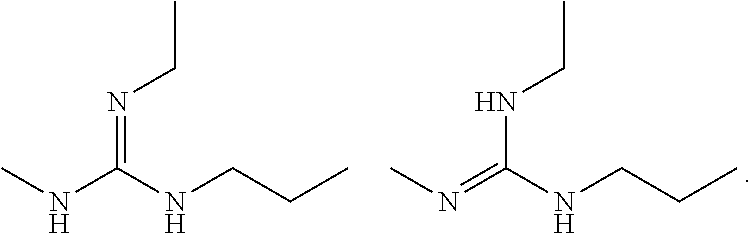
N(=C(NCCC)NC)CC.N(C(NCCC)=NC)CC
